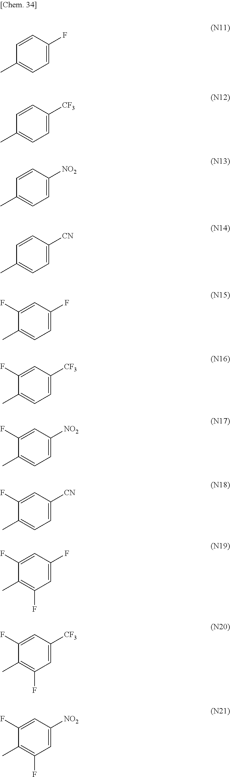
C1=C(F)C=CC(C)=C1.C1=C([CF3])C=CC(C)=C1.C1=C([NO2])C=CC(C)=C1.C1=C([CN])C=CC(C)=C1.C1=C(F)C=C(F)C(C)=C1.C1=C([CF3])C=C(F)C(C)=C1.C1=C([NO2])C=C(F)C(C)=C1.C1=C([CN])C=C(F)C(C)=C1.C1=C(F)C=C(F)C(C)=C1F.C1=C([CF3])C=C(F)C(C)=C1F.C1=C([NO2])C=C(F)C(C)=C1F
